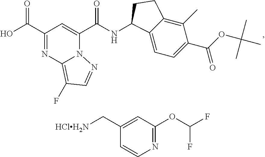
C(C1=NC2=C(F)C=NN2C(C(=O)NC2C3=CC=C(C(OC(C)(C)C)=O)C(C)=C3CC2)=C1)(=O)O.[HClH2N]CC1=CC(OC(F)F)=NC=C1
